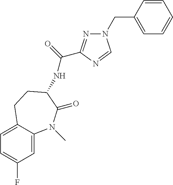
C1=C2C(=CC=C1F)CCC(NC(=O)C1=NN(CC3=CC=CC=C3)C=N1)C(=O)N2C
